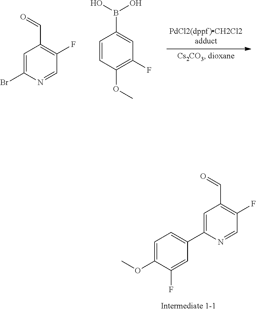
C1=C(Br)N=CC(F)=C1C=O.C1=CC(OC)=C(F)C=C1B(O)O.C1=C(C2=CC=C(OC)C(F)=C2)N=CC(F)=C1C=O
